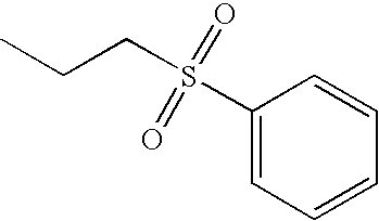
C1(S(CCC)(=O)=O)=CC=CC=C1
